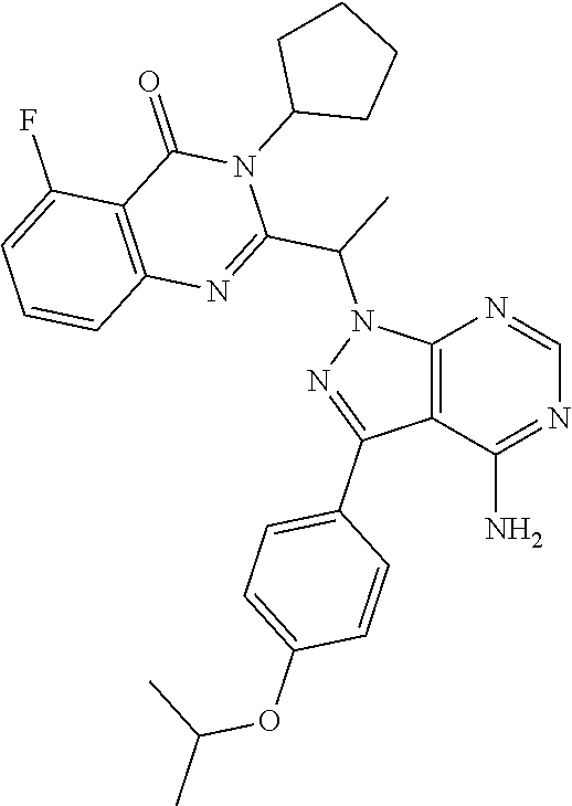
C12=C(C(N)=NC=N1)C(C1=CC=C(OC(C)C)C=C1)=NN2C(C1=NC2=C(C(=O)N1C1CCCC1)C(F)=CC=C2)C
